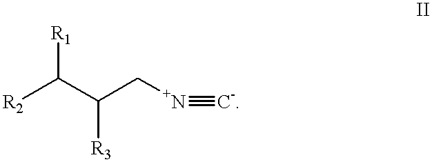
[R2]C(C(C[N+]#[C-])[R3])[R1]
